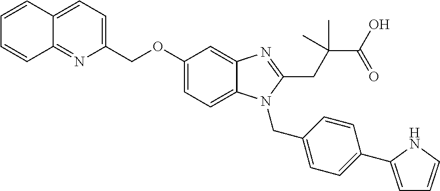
C1=CC2=CC=C(COC3=CC=C4C(=C3)N=C(CC(C(O)=O)(C)C)N4CC3=CC=C(C4=CC=CN4)C=C3)N=C2C=C1
